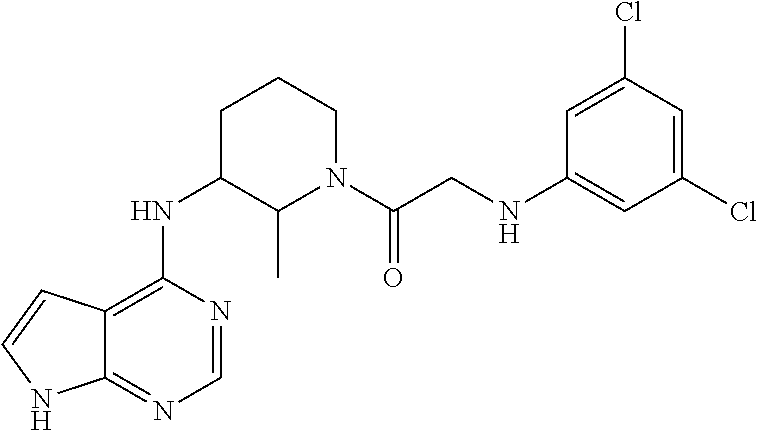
C1(NC2=C3C(=NC=N2)NC=C3)CCCN(C(CNC2=CC(Cl)=CC(Cl)=C2)=O)C1C
